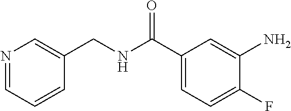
N1=CC=CC(CNC(C2=CC=C(F)C(N)=C2)=O)=C1
